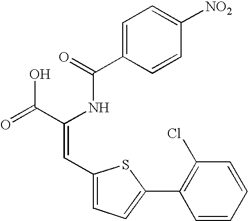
C1=C(C(=O)NC(C(=O)O)=CC2=CC=C(C3=C(Cl)C=CC=C3)S2)C=CC([NO2])=C1
